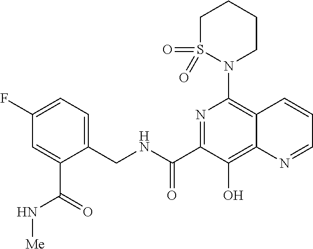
C1(F)=CC=C(CNC(C2=NC(N3CCCCS3(=O)=O)=C3C(=C2O)N=CC=C3)=O)C(C(=O)N[Me])=C1
